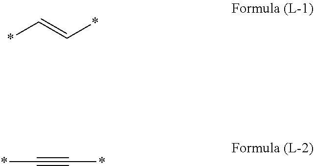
*C=C*.*C#C*
